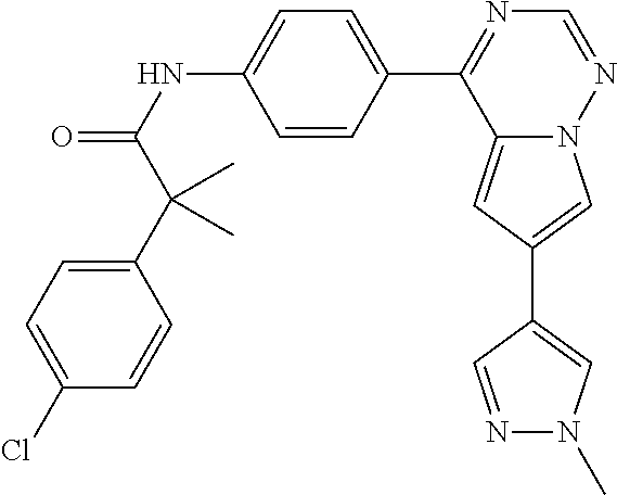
C12=CC(C3=CN(C)N=C3)=CN1N=CN=C2C1=CC=C(NC(=O)C(C2=CC=C(Cl)C=C2)(C)C)C=C1
